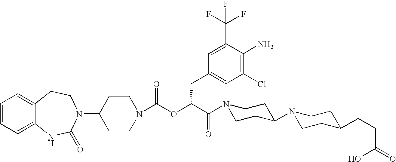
C12=CC=CC=C1NC(=O)N(C1CCN(C(OC(C(=O)N3CCC(N4CCC(CCC(O)=O)CC4)CC3)CC3=CC(Cl)=C(N)C(C(F)(F)F)=C3)=O)CC1)CC2
